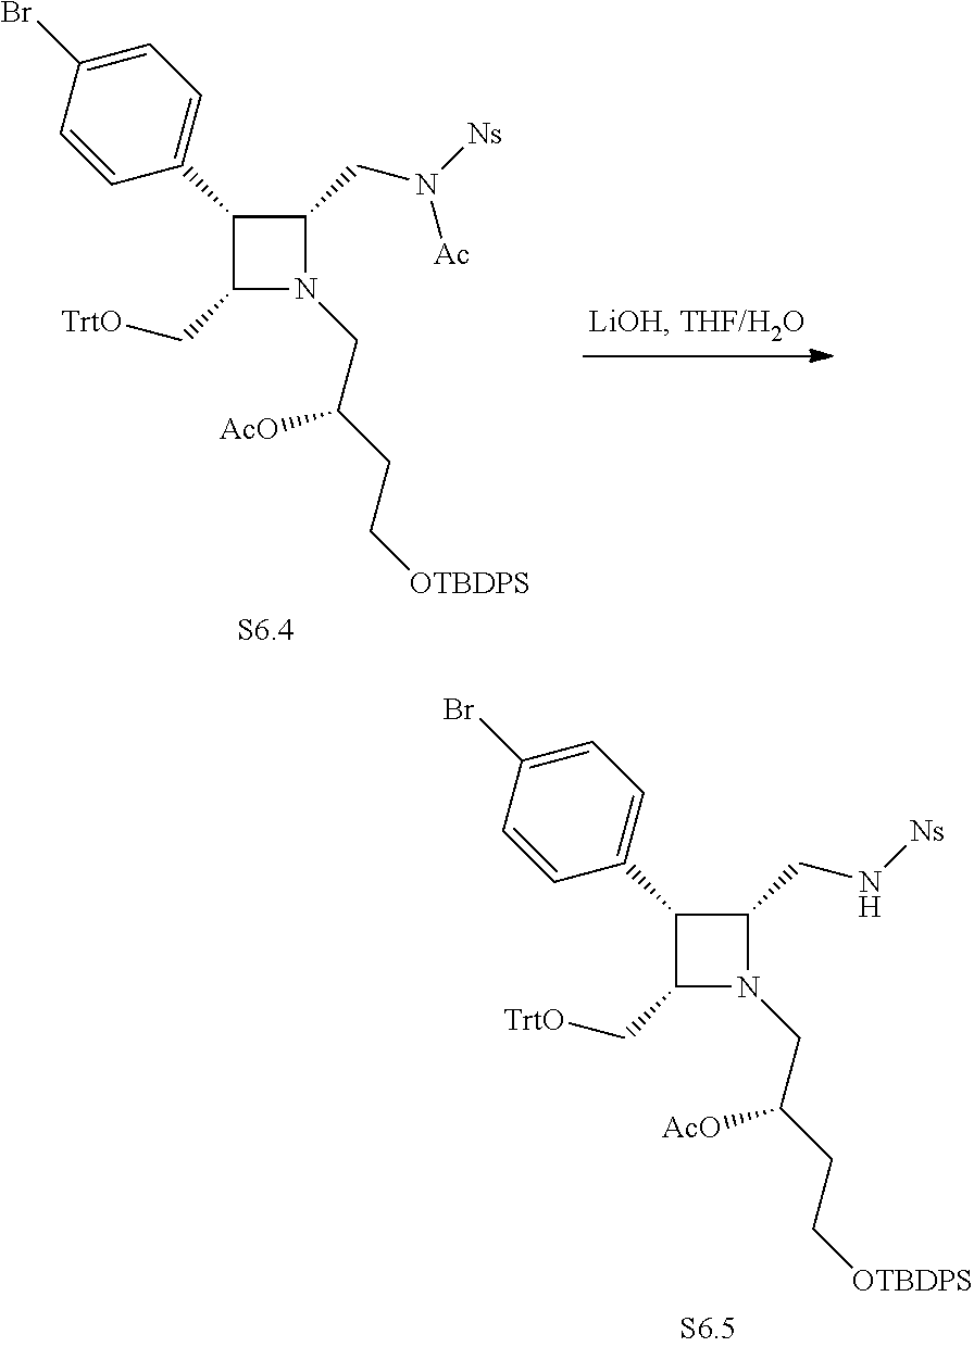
C1(C2=CC=C(Br)C=C2)C(C[TrtO])N(CC(CC[OTBDPS])[AcO])C1CN([Ns])[Ac].C1(C2=CC=C(Br)C=C2)C(C[TrtO])N(CC(CC[OTBDPS])[AcO])C1CN[Ns]
